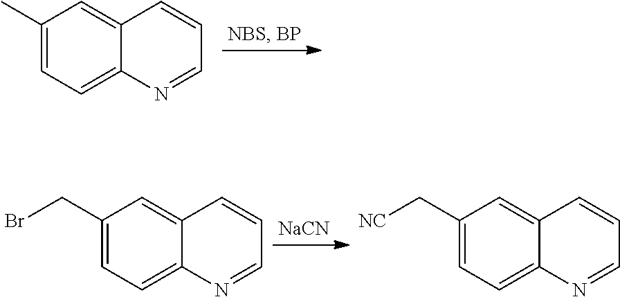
C1=CC2=CC(C)=CC=C2N=C1.[NaCN].C1=CC2=CC(CBr)=CC=C2N=C1.C1=NC2=CC=C(C[NC])C=C2C=C1
